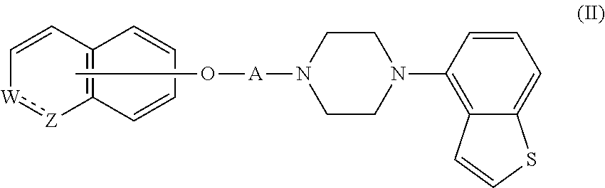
[W]1:[Z]C2=C(C=C1)C=CC=C2.CO[A]N1CCN(C2=C3C(=CC=C2)SC=C3)CC1
